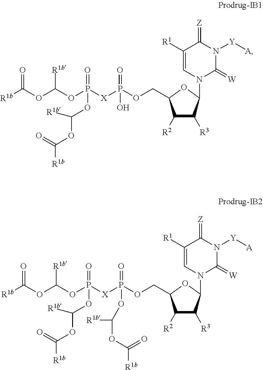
O(C([R1b])=O)C(OP([X]P(OCC1C([R2])C([R3])C(N2C(=[W])N([Y][A])C(=[Z])C([R1])=C2)O1)(=O)O)(=O)OC(OC([R1b])=O)[R1b])[R1b].O(C([R1b])=O)C(OP([X]P(OCC1C([R2])C([R3])C(N2C(=[W])N([Y][A])C(=[Z])C([R1])=C2)O1)(=O)OC(OC([R1b])=O)[R1b])(=O)OC(OC([R1b])=O)[R1b])[R1b]
